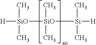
[H][SiO]([SiO](C)(C)[Si]([H])(C)C)(C)C
